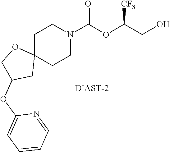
C1C2(CCN(C(OC(CO)[CF3])=O)C1)OCC(OC1=CC=CC=N1)C2.[DIAST-2]
